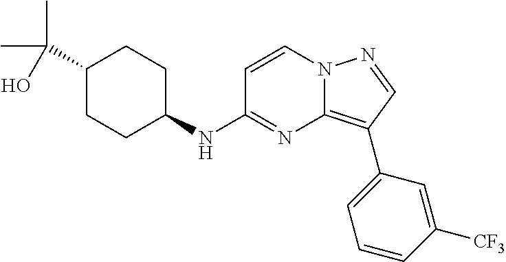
C1CC(C(C)(C)O)CCC1NC1=NC2=C(C3=CC=CC([CF3])=C3)C=NN2C=C1
